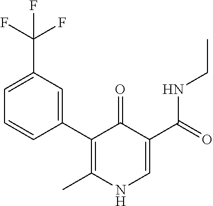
C1=C(C(F)(F)F)C=C(C2=C(C)NC=C(C(NCC)=O)C2=O)C=C1
